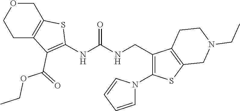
C1C2=C(COC1)SC(NC(NCC1=C(N3C=CC=C3)SC3=C1CCN(CC)C3)=O)=C2C(=O)OCC
